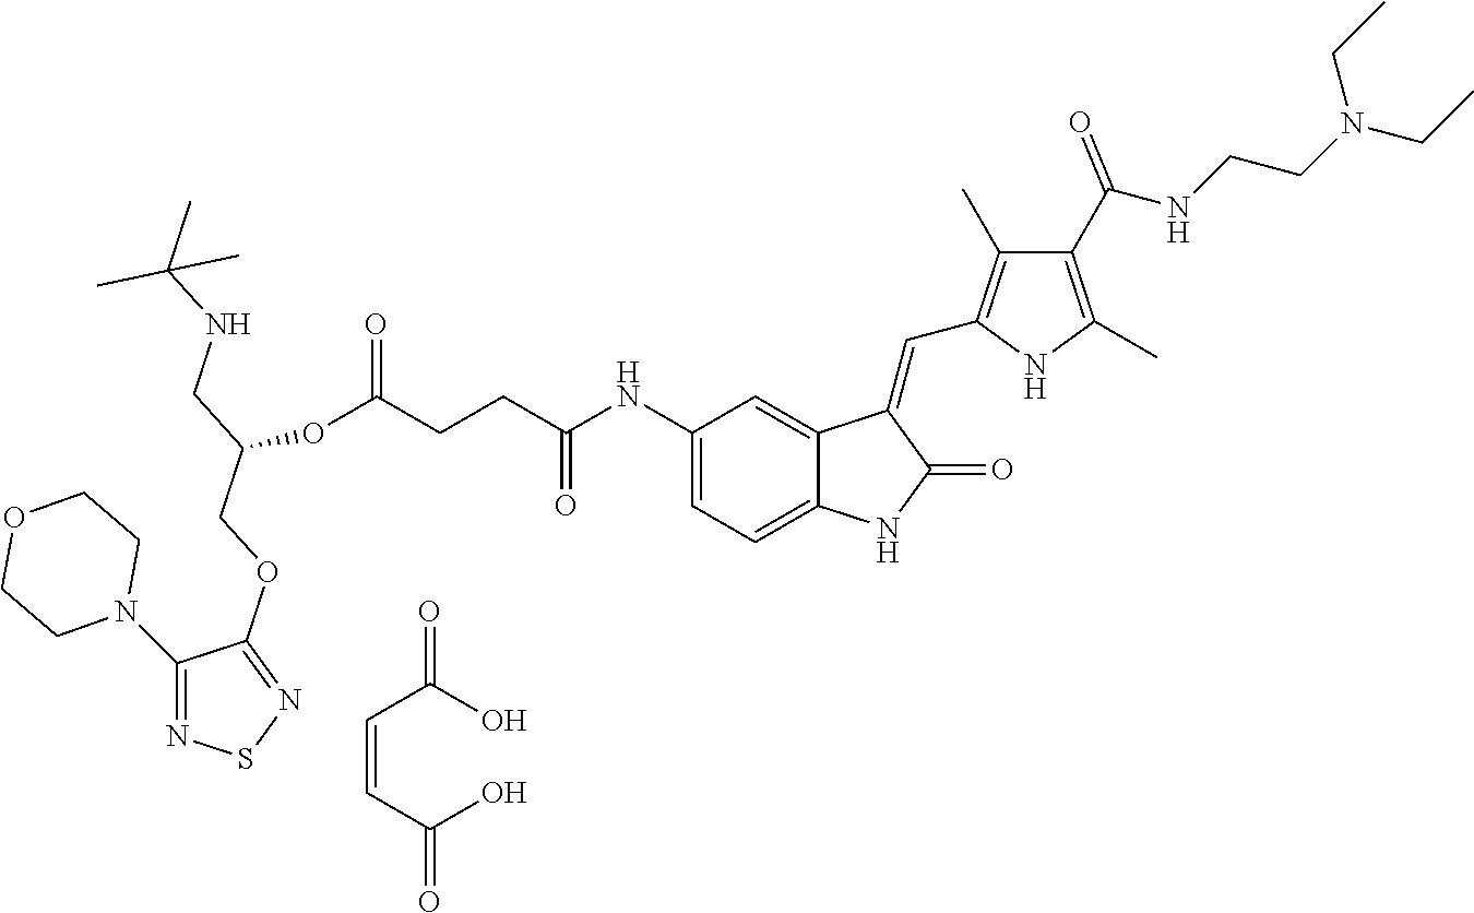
O1CCN(C2=NSN=C2OCC(CNC(C)(C)C)OC(CCC(NC2=CC=C3C(=C2)C(=CC2=C(C)C(C(NCCN(CC)CC)=O)=C(C)N2)C(=O)N3)=O)=O)CC1.C(=CC(O)=O)C(O)=O
